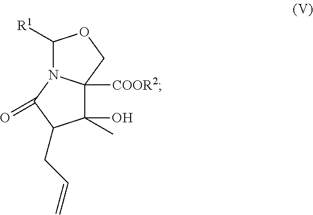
C1(O)(C)C2([COOR2])N(C(=O)C1CC=C)C([R1])OC2
